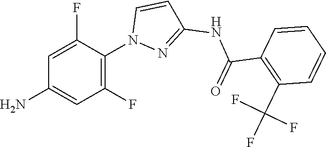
FC1=CC(N)=CC(F)=C1N1N=C(NC(C2=C(C(F)(F)F)C=CC=C2)=O)C=C1
